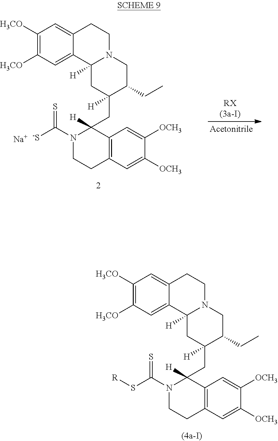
C1([H3CO])=C([H3CO])C=C2C(=C1)CCN1C2([H])CC(CC2([H])C3=C(CCN2C(S[R])=S)C=C([OCH3])C([OCH3])=C3)([H])C(CC)C1.C1([H3CO])=C([H3CO])C=C2C(=C1)CCN1C2([H])CC(CC2([H])C3=C(CCN2C([-S])=S)C=C([OCH3])C([OCH3])=C3)([H])C(CC)C1.[Na]
